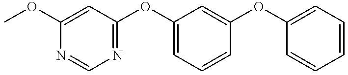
COC1=CC(OC2=CC=CC(OC3=CC=CC=C3)=C2)=NC=N1
